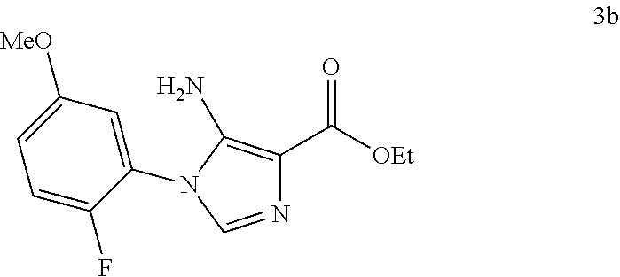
[OEt]C(C1=C(N)N(C2=CC([MeO])=CC=C2F)C=N1)=O
